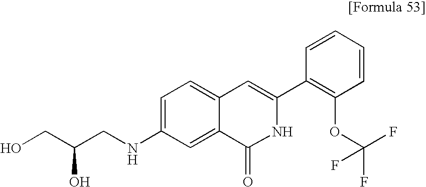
O(C1=C(C2=CC3=CC=C(NCC(CO)O)C=C3C(=O)N2)C=CC=C1)C(F)(F)F
